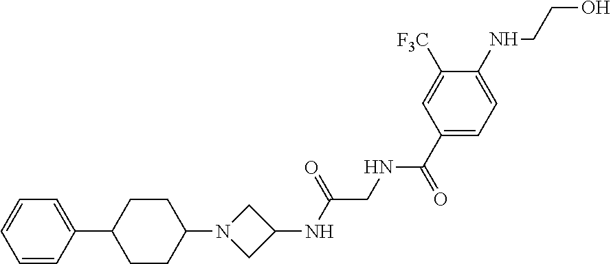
C1([F3C])=CC(C(NCC(NC2CN(C3CCC(C4=CC=CC=C4)CC3)C2)=O)=O)=CC=C1NCCO
